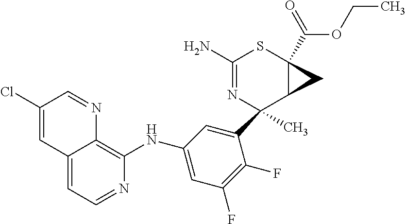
C12=CC=NC(NC3=CC(F)=C(F)C(C4(C)N=C(N)SC5(C(=O)OCC)C4C5)=C3)=C1N=CC(Cl)=C2
